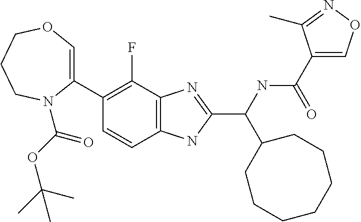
C1(C2=C(F)C3=C(C=C2)NC(C(NC(C2=CON=C2C)=O)C2CCCCCCC2)=N3)=COCCCN1C(OC(C)(C)C)=O
